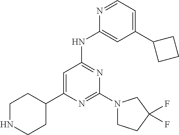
N1=CC=C(C2CCC2)C=C1NC1=NC(N2CCC(F)(F)C2)=NC(C2CCNCC2)=C1
